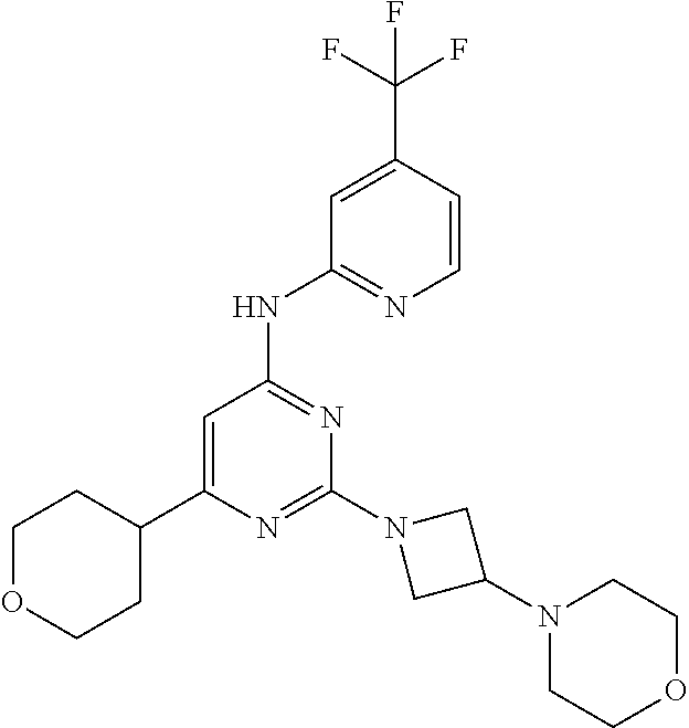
N1=C(N2CC(N3CCOCC3)C2)N=C(NC2=NC=CC(C(F)(F)F)=C2)C=C1C1CCOCC1
